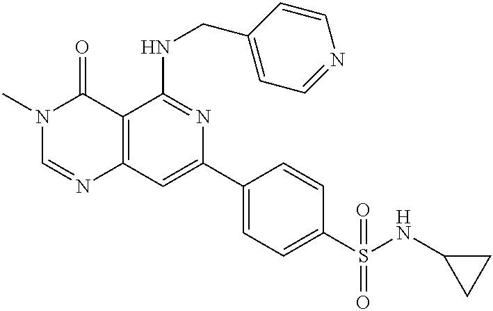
C12=C(C=C(C3=CC=C(S(NC4CC4)(=O)=O)C=C3)N=C1NCC1=CC=NC=C1)N=CN(C)C2=O
